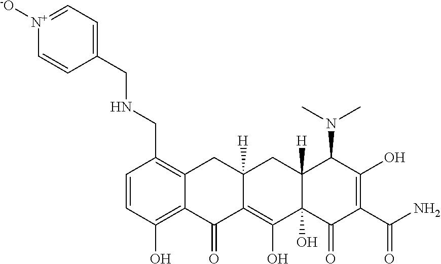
C1=CC(O)=C2C(=C1CNCC1=CC=[N+]([-O])C=C1)CC1([H])C(=C(O)C3(O)C([H])(C1)C(N(C)C)C(O)=C(C(N)=O)C3=O)C2=O
